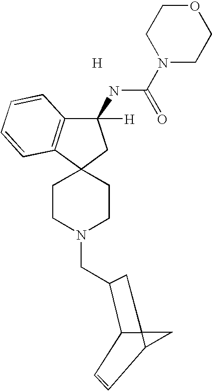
C12(CC(NC(N3CCOCC3)=O)([H])C3=C1C=CC=C3)CCN(CC1C3C4(C(C=C3)C4)C1)CC2.[H]
